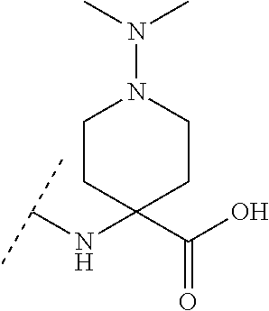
C(NC1(C(O)=O)CCN(N(C)C)CC1)(C)C
